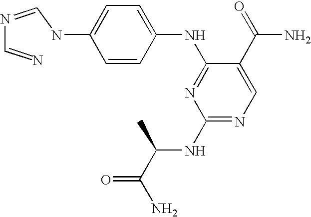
C1=C(NC=NC=N)C=CC(NC2=NC(NC(C(N)=O)C)=NC=C2C(=O)N)=C1
